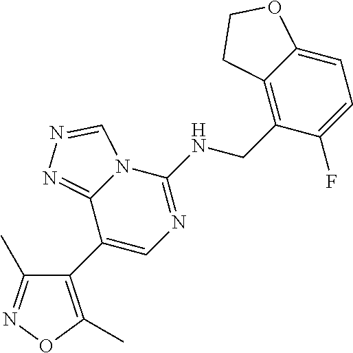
C1(C2=CN=C(NCC3=C4C(=CC=C3F)OCC4)N3C2=NN=C3)=C(C)ON=C1C
